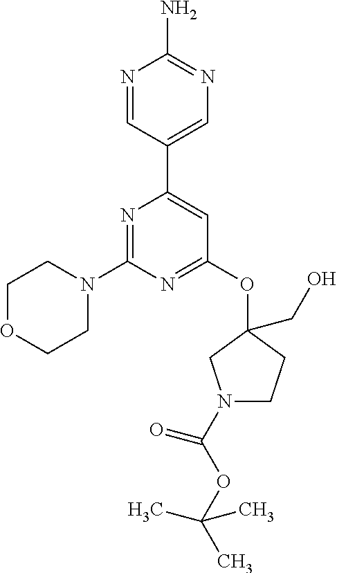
N1=CC(C2=CC(OC3(CO)CN(C(OC(C)(C)C)=O)CC3)=NC(N3CCOCC3)=N2)=CN=C1N
